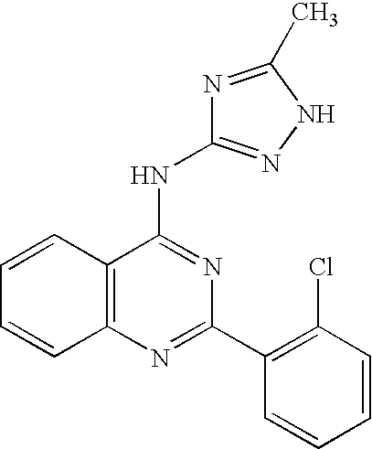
C12=C(N=C(C3=C(Cl)C=CC=C3)N=C1NC1=NNC(C)=N1)C=CC=C2
